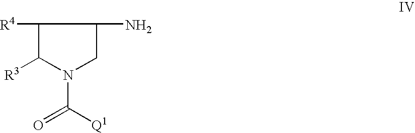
C1([R4])C([R3])N(C([Q1])=O)CC1N
